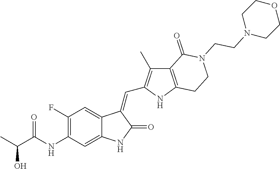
C1(F)=C(NC(C(C)O)=O)C=C2C(=C1)C(=CC1=C(C)C3=C(N1)CCN(CCN1CCOCC1)C3=O)C(=O)N2
